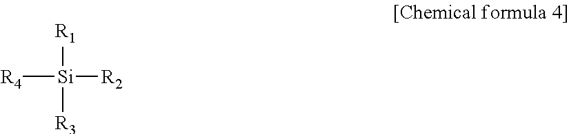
[R1][Si]([R4])([R2])[R3]
